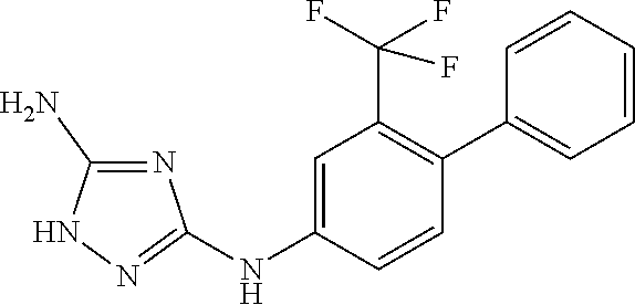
C1=C(NC2=NNC(N)=N2)C=CC(C2=CC=CC=C2)=C1C(F)(F)F
